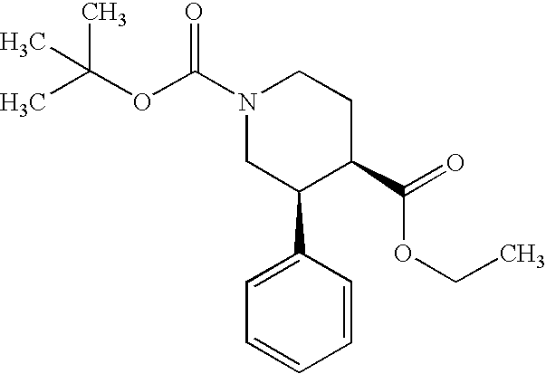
CC(OC(N1CC(C2=CC=CC=C2)C(C(=O)OCC)CC1)=O)(C)C
